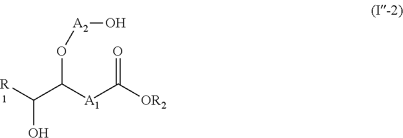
C(C([A1]C(=O)[OR2])O[A2]O)(O)[R]
